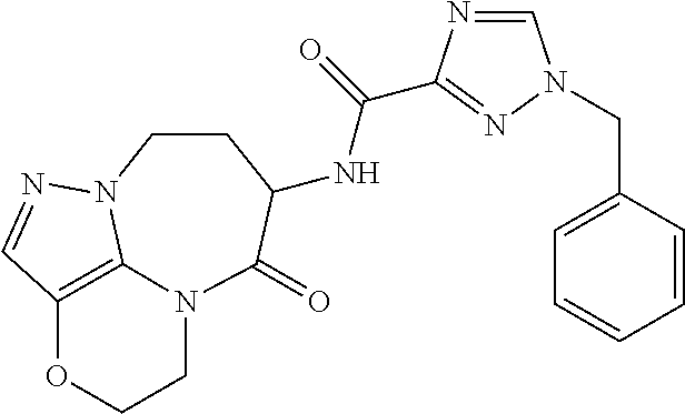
C1=NC(C(=O)NC2CCN3C4=C(OCCN4C2=O)C=N3)=NN1CC1=CC=CC=C1
